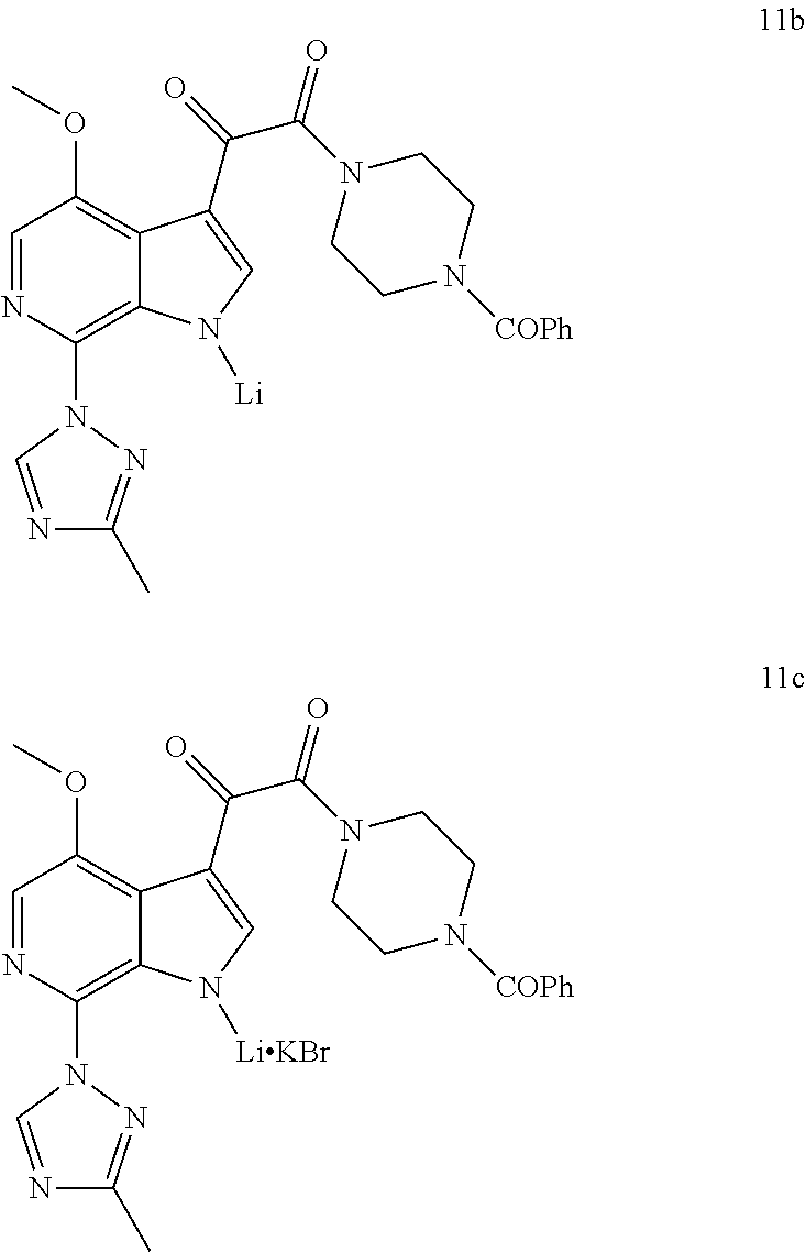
C1=NC(N2N=C(C)N=C2)=C2C(=C1OC)C(C(=O)C(=O)N1CCN([COPh])CC1)=CN2[Li].C1=NC(N2N=C(C)N=C2)=C2C(=C1OC)C(C(=O)C(=O)N1CCN([COPh])CC1)=CN2[LiKBr]
